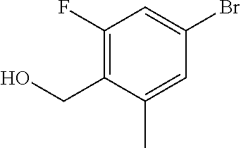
BrC1=CC(F)=C(CO)C(C)=C1
